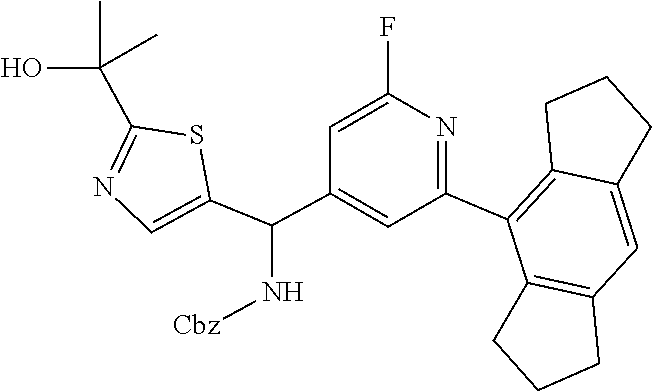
C1(C2=C3CCCC3=CC3=C2CCC3)=NC(F)=CC(C(C2=CN=C(C(O)(C)C)S2)N[Cbz])=C1
